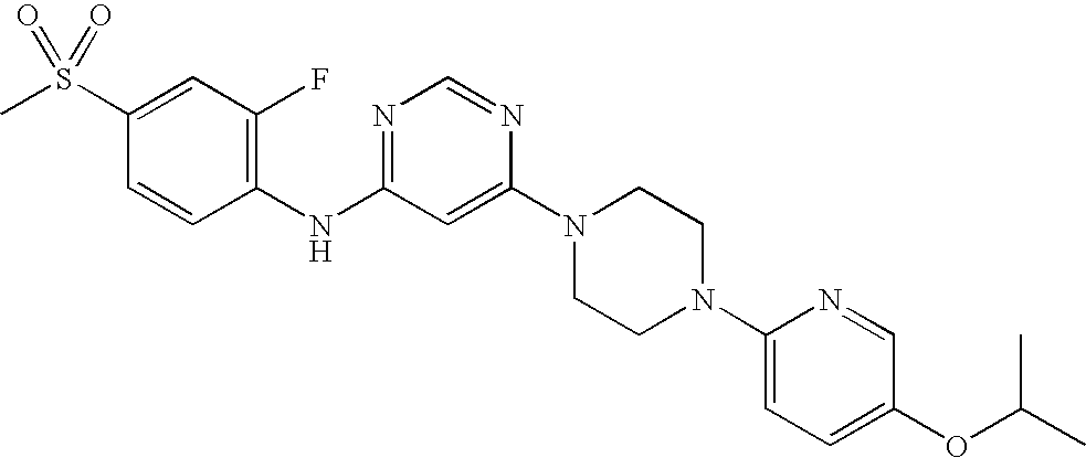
C1(S(C)(=O)=O)=CC(F)=C(NC2=NC=NC(N3CCN(C4=CC=C(OC(C)C)C=N4)CC3)=C2)C=C1
